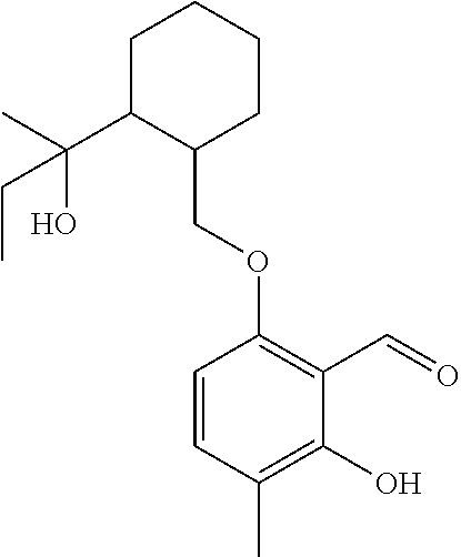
C1C(C(C)(O)CC)C(COC2=C(C=O)C(O)=C(C)C=C2)CCC1
